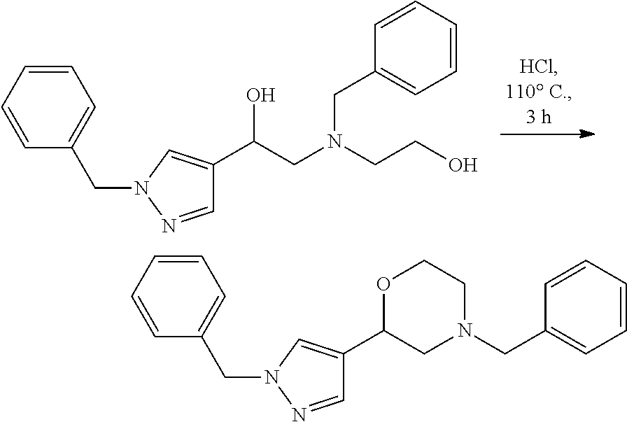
C1=NN(CC2=CC=CC=C2)C=C1C(CN(CCO)CC1=CC=CC=C1)O.C1=NN(CC2=CC=CC=C2)C=C1C1CN(CC2=CC=CC=C2)CCO1
